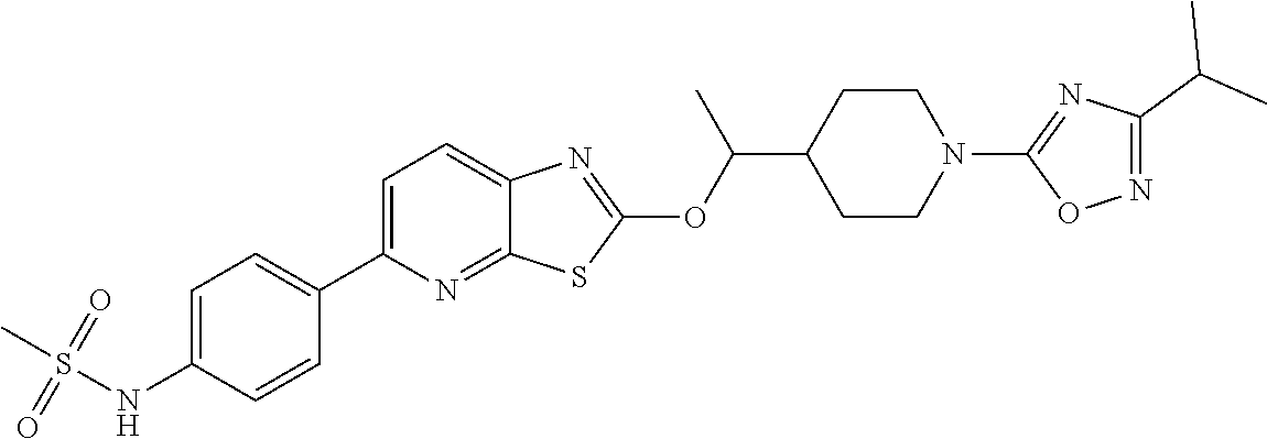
C1=C(C2=CC=C(NS(C)(=O)=O)C=C2)N=C2C(=C1)N=C(OC(C1CCN(C3=NC(C(C)C)=NO3)CC1)C)S2
